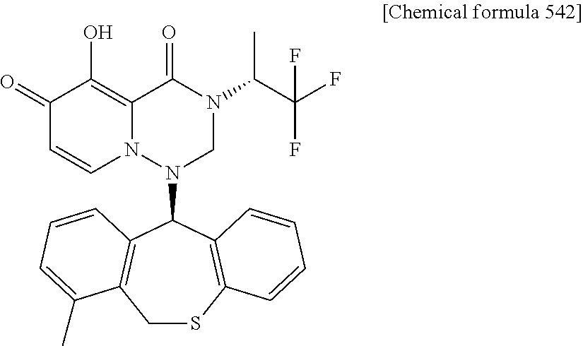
C1SC2=C(C(N3CN(C(C(F)(F)F)C)C(=O)C4=C(O)C(=O)C=CN34)C3=C1C(C)=CC=C3)C=CC=C2
